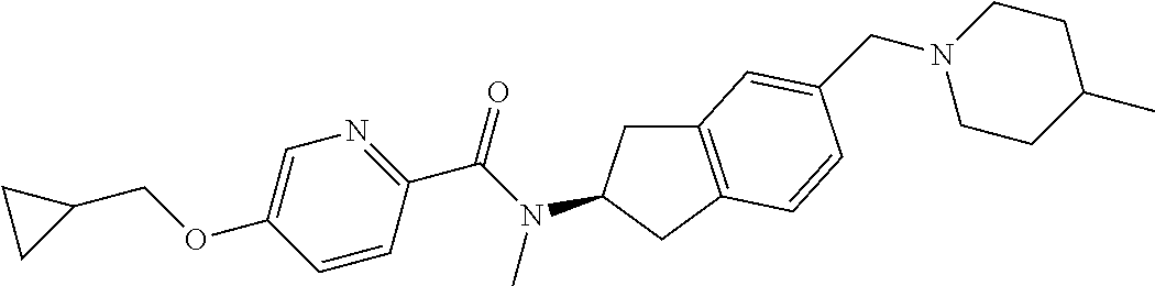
C1=CC(C(N(C)C2CC3=C(C2)C=CC(CN2CCC(C)CC2)=C3)=O)=NC=C1OCC1CC1
